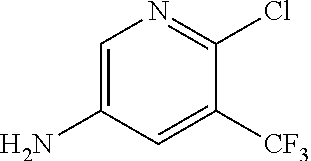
C1=C(N)C=C([CF3])C(Cl)=N1
